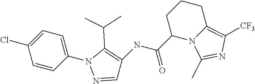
C1=NN(C2=CC=C(Cl)C=C2)C(C(C)C)=C1NC(C1N2C(=C([CF3])N=C2C)CCC1)=O
